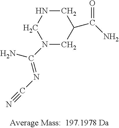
N1(C(=NC#N)N)CC(C(=O)N)CNC1
